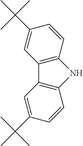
C1(C(C)(C)C)=CC2=C(C=C1)NC1=C2C=C(C(C)(C)C)C=C1
